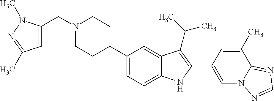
C1(C2CCN(CC3=CC(C)=NN3C)CC2)=CC=C2C(=C1)C(C(C)C)=C(C1=CN3C(=NC=N3)C(C)=C1)N2
